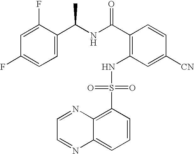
C(C1=C(NS(C2=C3C(=CC=C2)N=CC=N3)(=O)=O)C=C([CN])C=C1)(=O)NC(C1=CC=C(F)C=C1F)C
